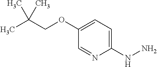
C1(NN)=CC=C(OCC(C)(C)C)C=N1
